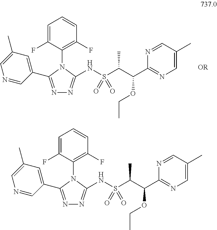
N1=C(C2=CC(C)=CN=C2)N(C2=C(F)C=CC=C2F)C(NS(C(C(OCC)C2=NC=C(C)C=N2)C)(=O)=O)=N1.N1=C(C2=CC(C)=CN=C2)N(C2=C(F)C=CC=C2F)C(NS(C(C(OCC)C2=NC=C(C)C=N2)C)(=O)=O)=N1
